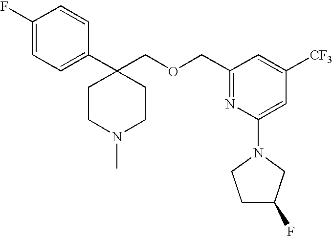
C1(F)=CC=C(C2(COCC3=NC(N4CCC(F)C4)=CC([CF3])=C3)CCN(C)CC2)C=C1
